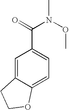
C1=C2C(=CC=C1C(=O)N(OC)C)OCC2
